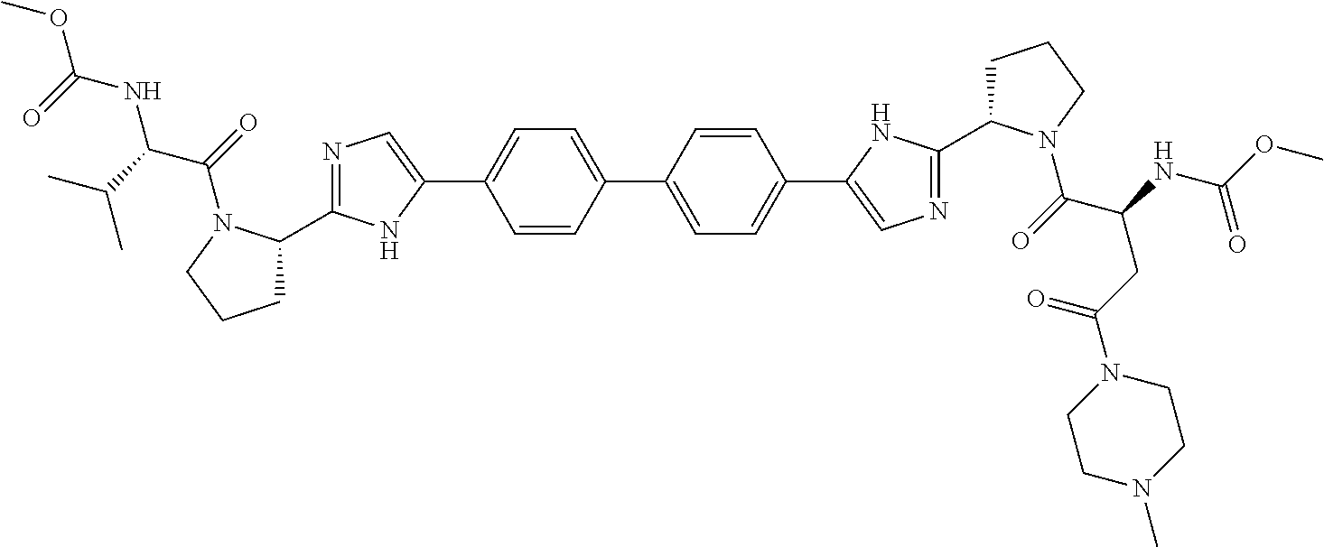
C1C(C2=NC=C(C3=CC=C(C4=CC=C(C5=CN=C(C6CCCN6C(C(CC(N6CCN(C)CC6)=O)NC(OC)=O)=O)N5)C=C4)C=C3)N2)N(C(=O)C(C(C)C)NC(OC)=O)CC1
